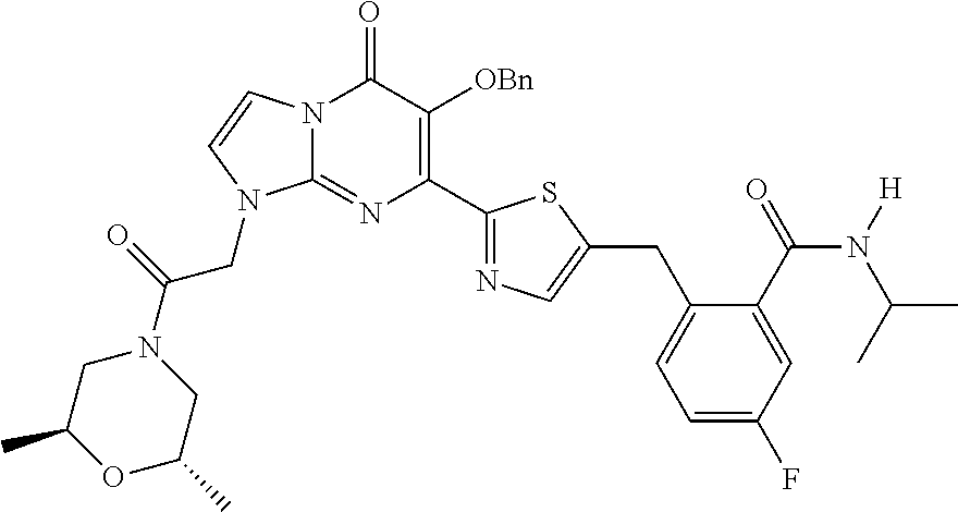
N12C(=NC(C3=NC=C(CC4=CC=C(F)C=C4C(=O)N([H])C(C)C)S3)=C([OBn])C1=O)N(CC(=O)N1CC(C)OC(C)C1)C=C2
